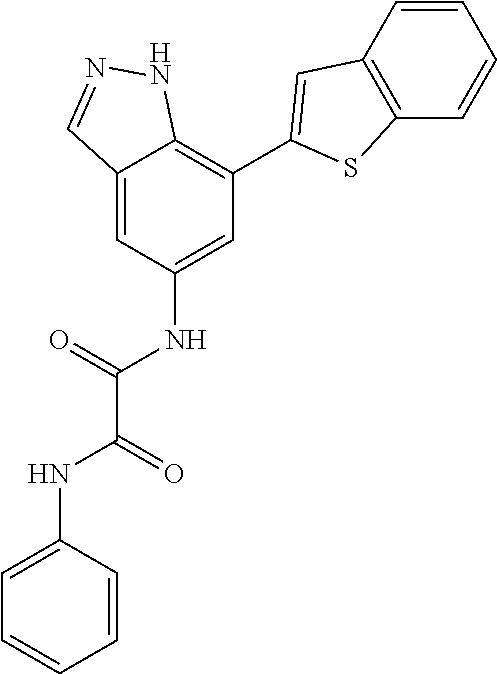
C12=CC(NC(=O)C(NC3=CC=CC=C3)=O)=CC(C3=CC4=C(S3)C=CC=C4)=C1NN=C2
